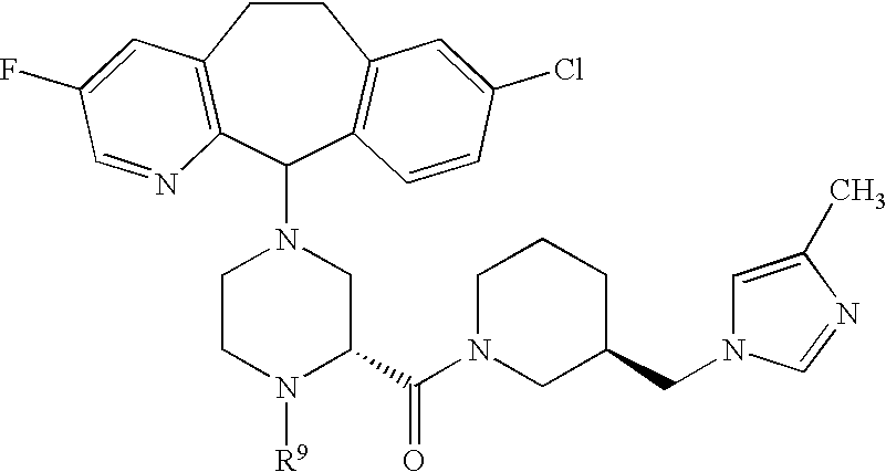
C1CC2=C(C(N3CCN([R9])C(C(N4CC(CN5C=C(C)N=C5)CCC4)=O)C3)C3=C1C=C(Cl)C=C3)N=CC(F)=C2
